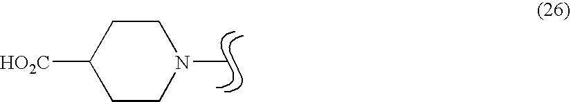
CN1CCC([HO2C])CC1
